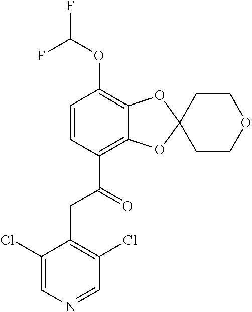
C1=CC(C(=O)CC2=C(Cl)C=NC=C2Cl)=C2C(=C1OC(F)F)OC1(O2)CCOCC1
